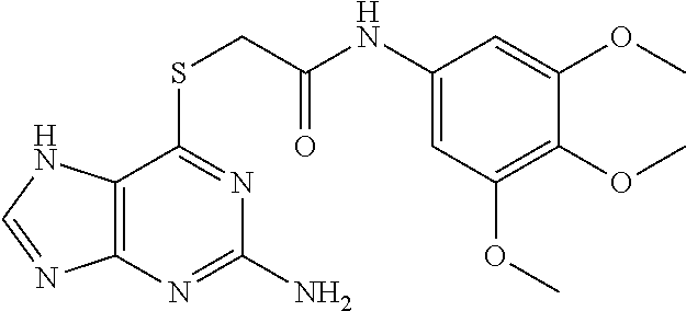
C12=C(N=C(N)N=C1SCC(NC1=CC(OC)=C(OC)C(OC)=C1)=O)N=CN2
